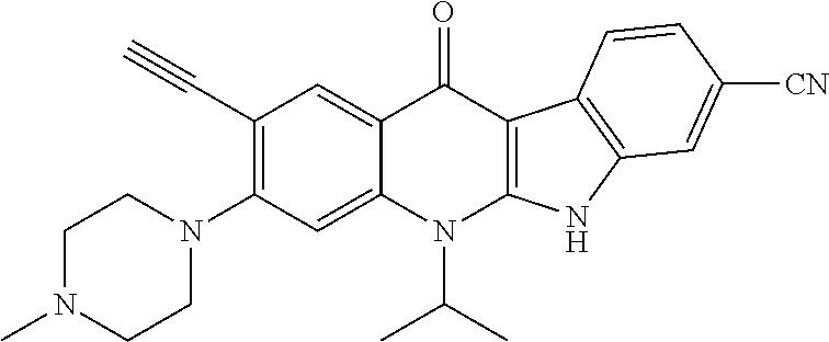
C1(C#C)=C(N2CCN(C)CC2)C=C2C(=C1)C(=O)C1=C(N2C(C)C)NC2=C1C=CC([CN])=C2
